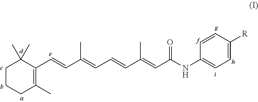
C1CCC(C)=C(C=CC(=CC=CC(=CC(=O)NC2=CC=C([R])C=C2)C)C)C1(C)C
